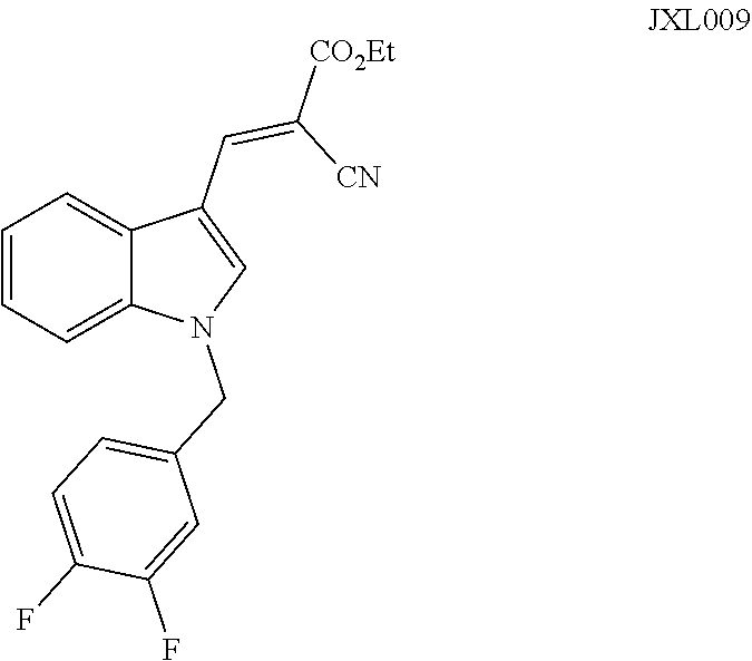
C1=CC=C2C(=C1)C(C=C([CN])[CO2Et])=CN2CC1=CC=C(F)C(F)=C1
